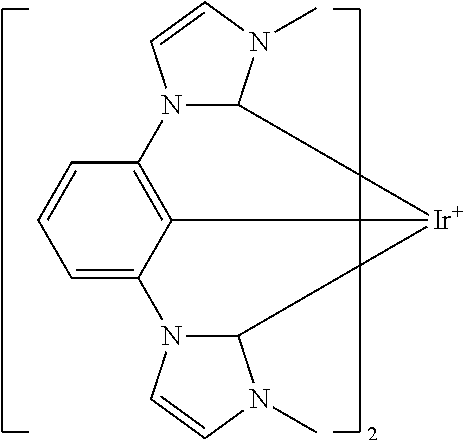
N12C(N(C)C=C1)[Ir]1C3N(C4=CC=CC2=C41)C=CN3C
